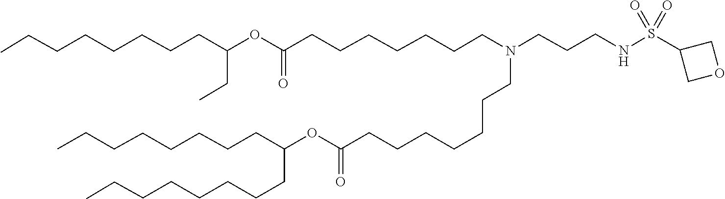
O(C(=O)CCCCCCCN(CCCNS(=O)(=O)C1COC1)CCCCCCCC(OC(CC)CCCCCCCC)=O)C(CCCCCCCC)CCCCCCCC
